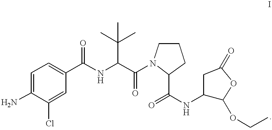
C1=C(N)C(Cl)=CC(C(NC(C(=O)N2CCCC2C(=O)NC2C(OCC)OC(=O)C2)C(C)(C)C)=O)=C1
